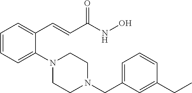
C1=CC=C(N2CCN(CC3=CC=CC(CC)=C3)CC2)C(C=CC(NO)=O)=C1
